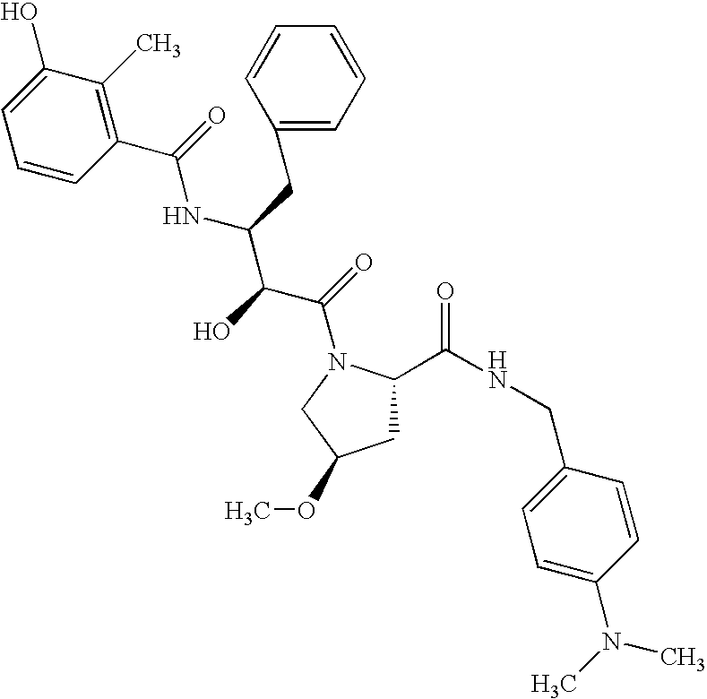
C1C(C(NCC2=CC=C(N(C)C)C=C2)=O)N(C(=O)C(C(NC(=O)C2=C(C)C(O)=CC=C2)CC2=CC=CC=C2)O)CC1OC
